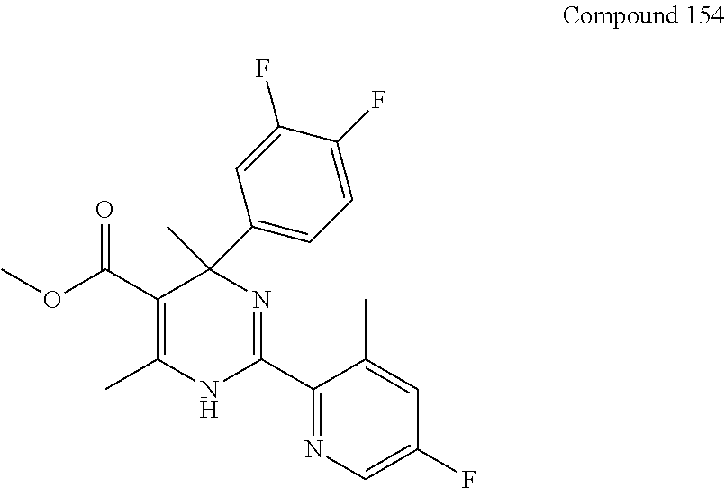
C1(C2=CC=C(F)C(F)=C2)(C)C(C(OC)=O)=C(C)NC(C2=NC=C(F)C=C2C)=N1
